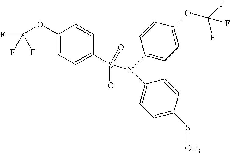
C1(OC(F)(F)F)=CC=C(S(=O)(=O)N(C2=CC=C(OC(F)(F)F)C=C2)C2=CC=C(SC)C=C2)C=C1
